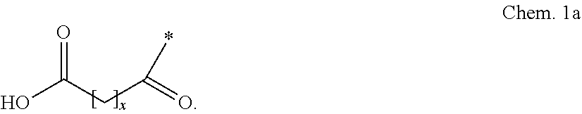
C(C(=O)*)C(O)=O
